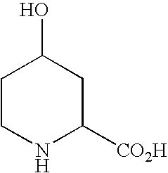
C1CNC([CO2H])CC1O
